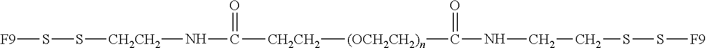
[(OCH2CH2)n]([CH2CH2]C(N[CH2CH2]SS[F9])=O)C(NCCSS[F9])=O
